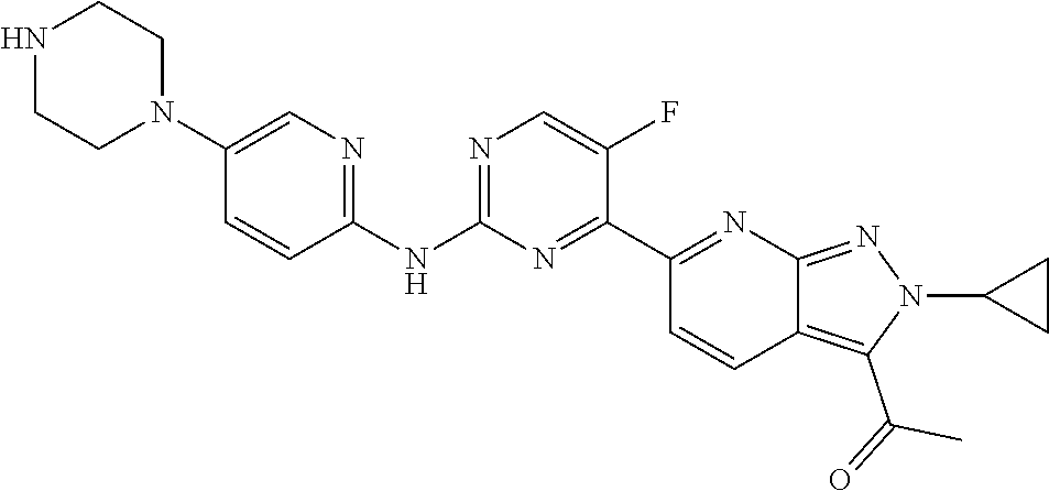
C1(NC2=NC=C(F)C(C3=NC4=NN(C5CC5)C(C(=O)C)=C4C=C3)=N2)=NC=C(N2CCNCC2)C=C1
